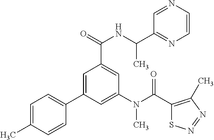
C1=C(C)C=CC(C2=CC(C(=O)NC(C)C3=NC=CN=C3)=CC(N(C)C(=O)C3=C(C)N=NS3)=C2)=C1
